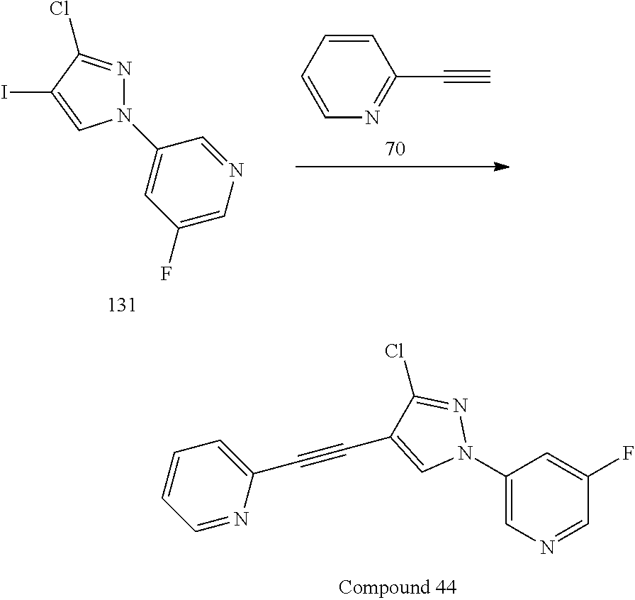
C1(N2N=C(Cl)C(C#CC3=CC=CC=N3)=C2)=CN=CC(F)=C1.N1(C2=CC(F)=CN=C2)N=C(Cl)C(I)=C1.C1=CC=CN=C1C#C
